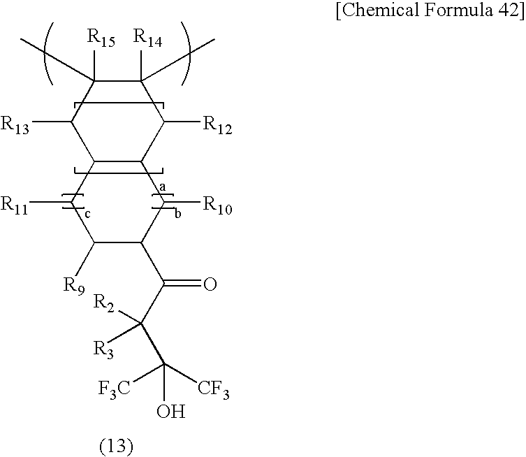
C12C(C([R12])C([R14])(C)C([R15])(C)C1[R13])C([R10])C(C(C(C([F3C])([CF3])O)([R2])[R3])=O)C([R9])C2[R11]
